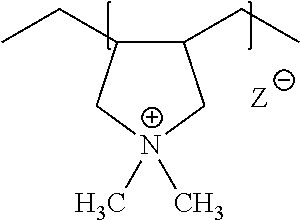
C1(CC)C(CC)C[N+](C)(C)C1
